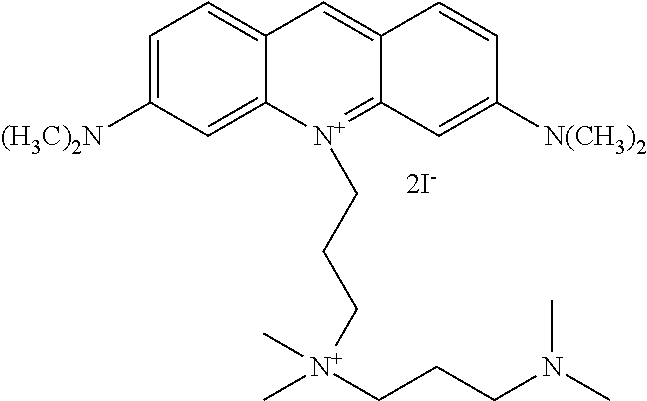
C1=C([(H3C)2N])C=C2C(=C1)C=C1C(=[N+]2CCC[N+](C)(C)CCCN(C)C)C=C([N(CH3)2])C=C1.[2I-]
